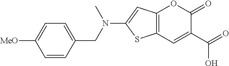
C12=C(C=C(C(O)=O)C(=O)O1)SC(N(CC1=CC=C([MeO])C=C1)C)=C2
